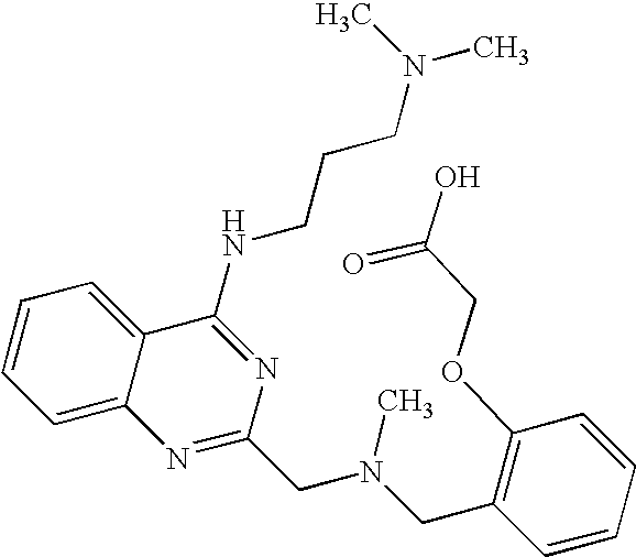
C12=CC=CC=C1C(NCCCN(C)C)=NC(CN(CC1=C(OCC(O)=O)C=CC=C1)C)=N2
